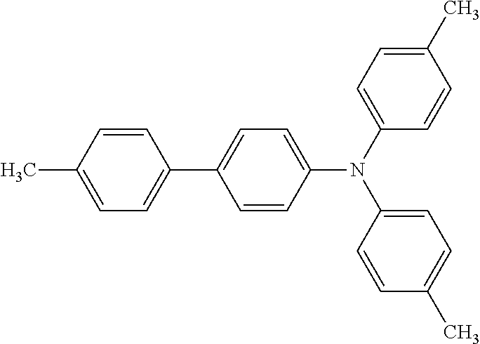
C1=C(C)C=CC(C2=CC=C(N(C3=CC=C(C)C=C3)C3=CC=C(C)C=C3)C=C2)=C1
